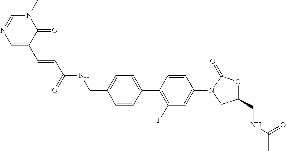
C1(CNC(C=CC2=CN=CN(C)C2=O)=O)=CC=C(C2=C(F)C=C(N3CC(CNC(C)=O)OC3=O)C=C2)C=C1
